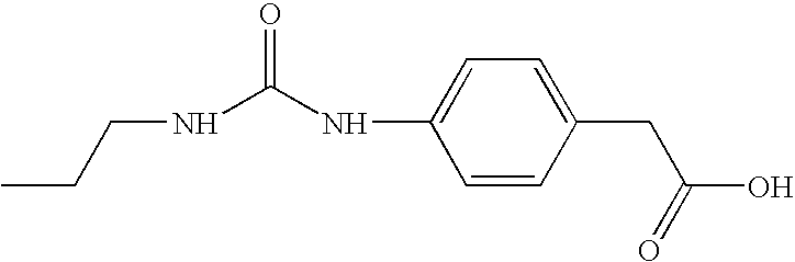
N(C(NCCC)=O)C1=CC=C(CC(O)=O)C=C1
